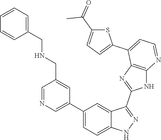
C1=NC=C(C2=CC=C3C(=C2)C(C2=NC4=C(N2)N=CC=C4C2=CC=C(C(=O)C)S2)=NN3)C=C1CNCC1=CC=CC=C1
